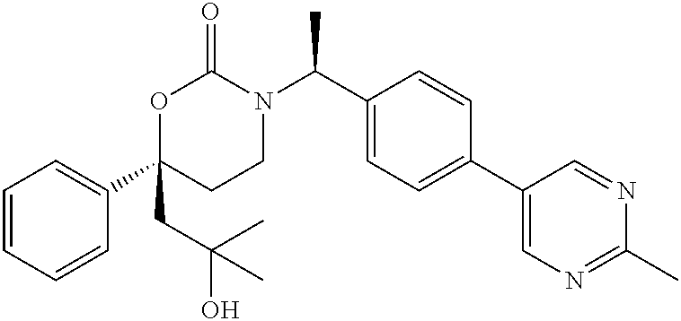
C1=CC=CC(C2(CC(O)(C)C)CCN(C(C3=CC=C(C4=CN=C(C)N=C4)C=C3)C)C(=O)O2)=C1
